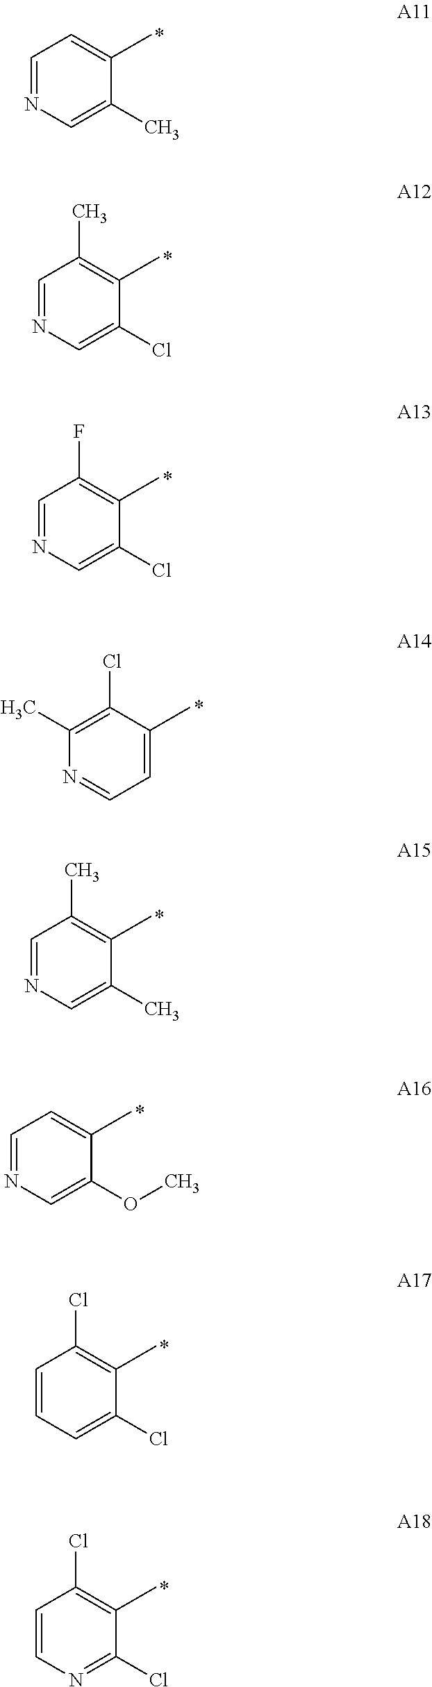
C1=NC=C(Cl)C(C)=C1C.C1=C(C)C(Cl)=C(C)N=C1.C1=NC=C(C)C(C)=C1.C1=NC=C(Cl)C(C)=C1F.C1=NC=C(C)C(C)=C1C.C1=NC=C(OC)C(C)=C1.C1=CC=C(Cl)C(C)=C1Cl.C1=CN=C(Cl)C(C)=C1Cl
